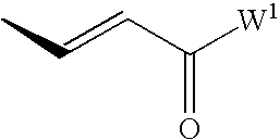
CC=CC([W1])=O
